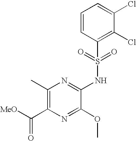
C1(C)=C(C([MeO])=O)N=C(OC)C(NS(C2=C(Cl)C(Cl)=CC=C2)(=O)=O)=N1
